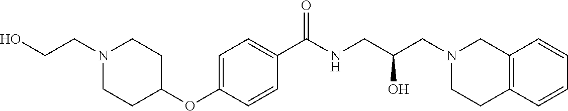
C1=C(OC2CCN(CCO)CC2)C=CC(C(NCC(CN2CCC3=C(C2)C=CC=C3)O)=O)=C1
